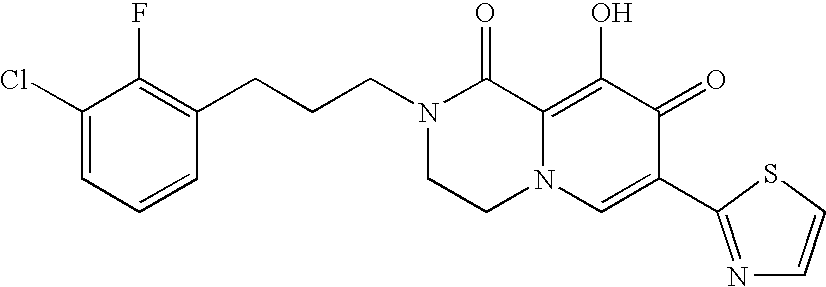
C1(CCCN2CCN3C(=C(O)C(=O)C(C4=NC=CS4)=C3)C2=O)=C(F)C(Cl)=CC=C1
